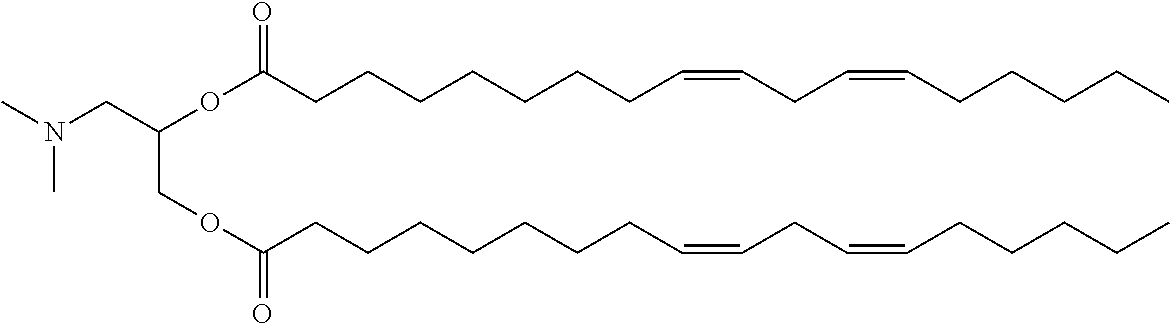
C(CCCCCCC=CCC=CCCCCC)C(OC(COC(CCCCCCCC=CCC=CCCCCC)=O)CN(C)C)=O
